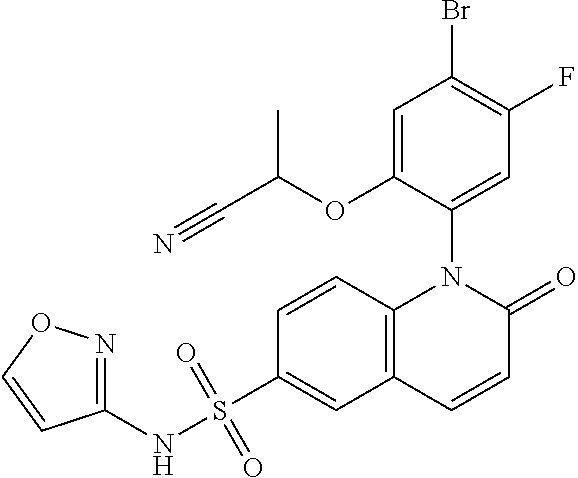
C1=C(OC(C)C#N)C(N2C3=C(C=C(S(NC4=NOC=C4)(=O)=O)C=C3)C=CC2=O)=CC(F)=C1Br
